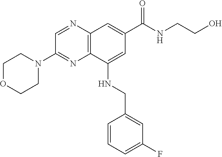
C1OCCN(C2=NC3=C(N=C2)C=C(C(NCCO)=O)C=C3NCC2=CC(F)=CC=C2)C1
